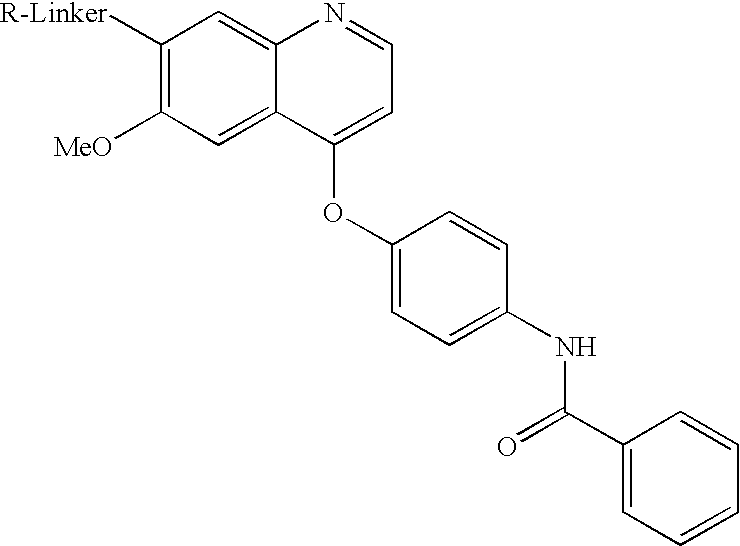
C1([R-Linker])=C([MeO])C=C2C(=C1)N=CC=C2OC1=CC=C(NC(C2=CC=CC=C2)=O)C=C1
